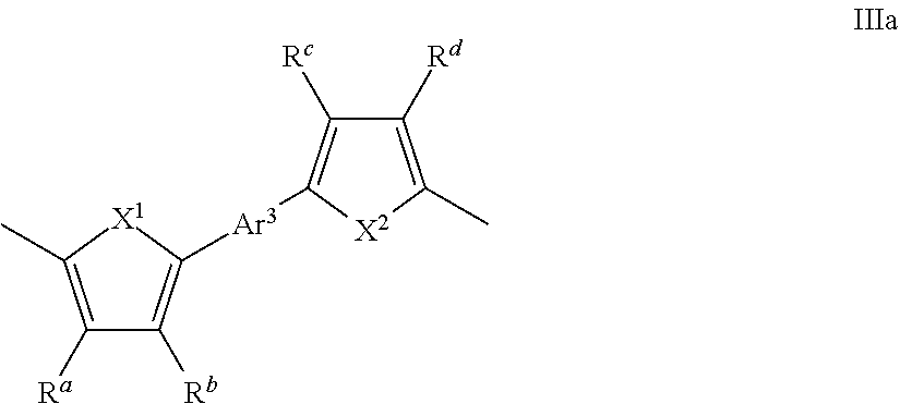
C1([Rd])=C(C)[X2]C([Ar3]C2=C([Rb])C([Ra])=C(C)[X1]2)=C1[Rc]
